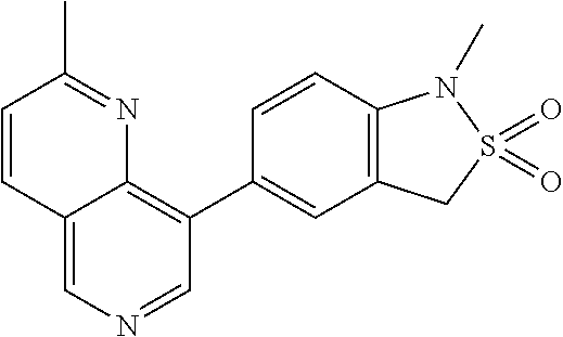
C1=CC(C)=NC2=C(C3=CC4=C(C=C3)N(C)S(=O)(=O)C4)C=NC=C12
